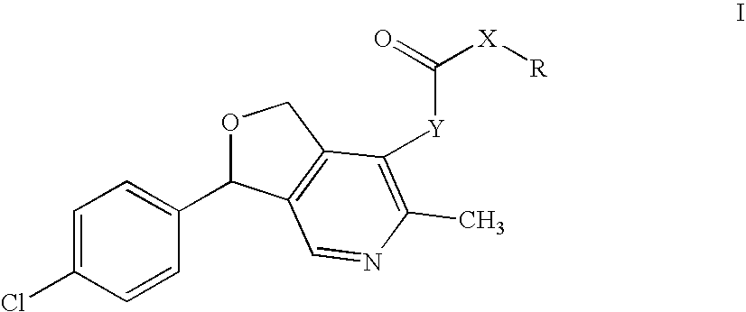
C1=C(Cl)C=CC(C2OCC3=C2C=NC(C)=C3[Y]C([X][R])=O)=C1
